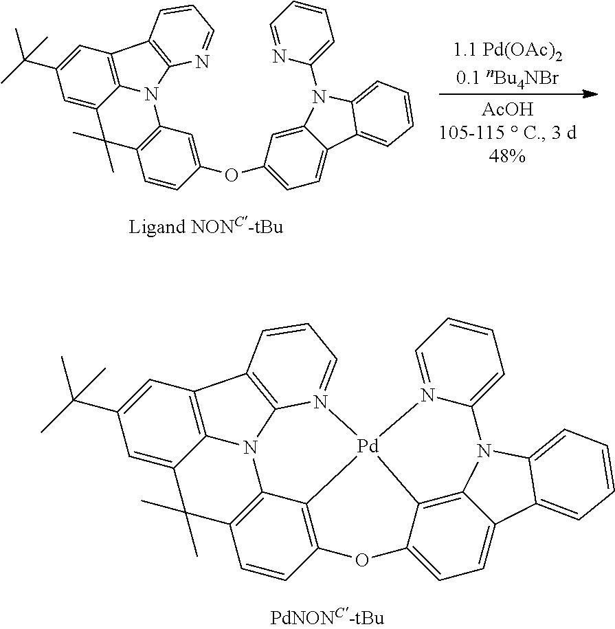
C1=C2C3=C(C=C1C(C)(C)C)C1=C(N3C3=C(C2(C)C)C=CC(OC2=CC=C4C(=C2)N(C2=CC=CC=N2)C2=CC=CC=C42)=C3)N=CC=C1.C1=C2C3=C(C=C1C(C)(C)C)C1=C4N3C3=C(C2(C)C)C=CC2=C3[Pd]3(C5=C6C(=CC=C5O2)C2=CC=CC=C2N6C2=CC=CC=N23)N4=CC=C1
